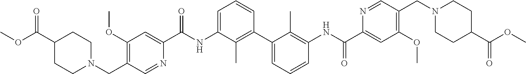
C1(OC)=C(CN2CCC(C(OC)=O)CC2)C=NC(C(NC2=CC=CC(C3=CC=CC(NC(C4=CC(OC)=C(CN5CCC(C(OC)=O)CC5)C=N4)=O)=C3C)=C2C)=O)=C1
